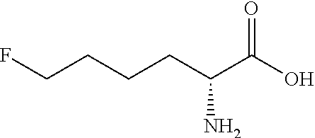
FCCCCC(C(O)=O)N
